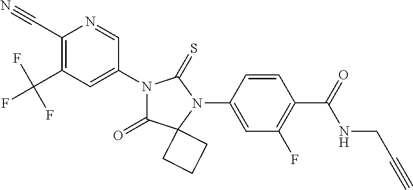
C1(C#N)=C(C(F)(F)F)C=C(N2C(=O)C3(N(C4=CC(F)=C(C(NCC#C)=O)C=C4)C2=S)CCC3)C=N1
